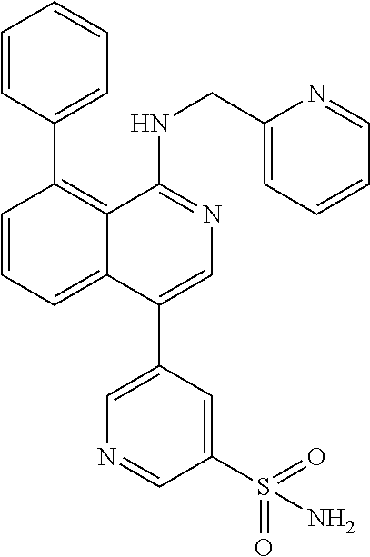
C1=CC(C2=C3C(=CC=C2)C(C2=CN=CC(S(=O)(=O)N)=C2)=CN=C3NCC2=CC=CC=N2)=CC=C1
